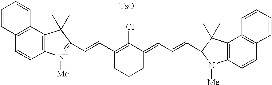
C1(C=CC2=[N+]([Me])C3=C(C4=C(C=C3)C=CC=C4)C2(C)C)=C(Cl)C(=CC=CC2N([Me])C3=C(C4=C(C=C3)C=CC=C4)C2(C)C)CCC1.[TsO-]
